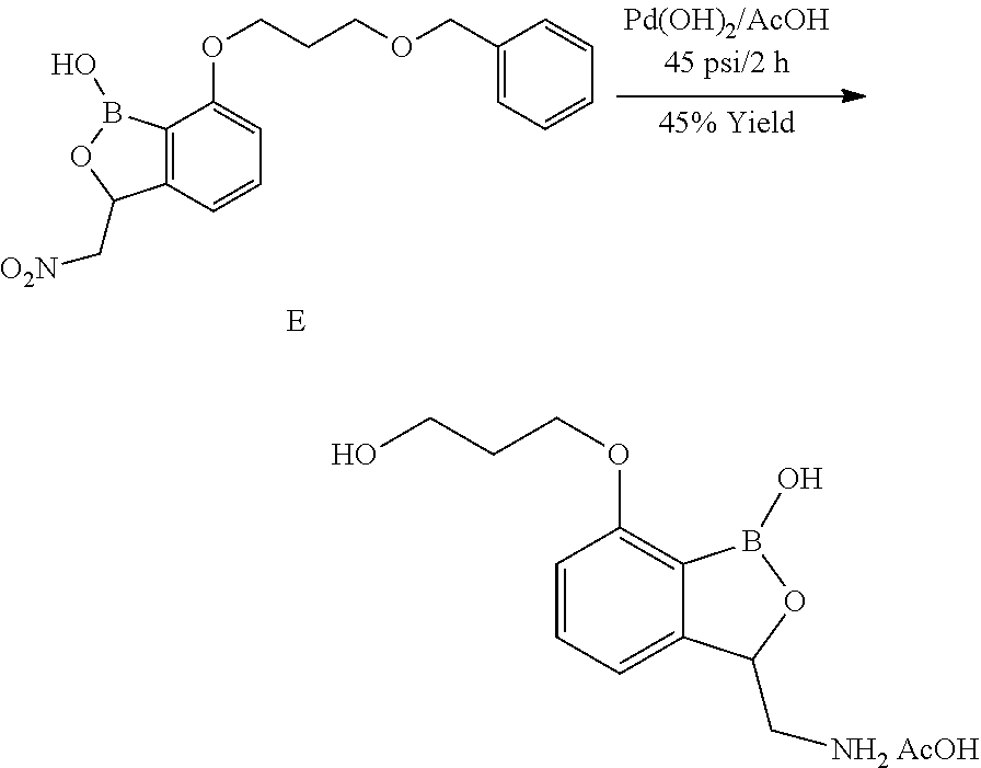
C12=C(C=CC=C1OCCCOCC1=CC=CC=C1)C(C[O2N])OB2O.[E].C1=CC=C2C(=C1OCCCO)B(O)OC2C[NH2 AcOH]
